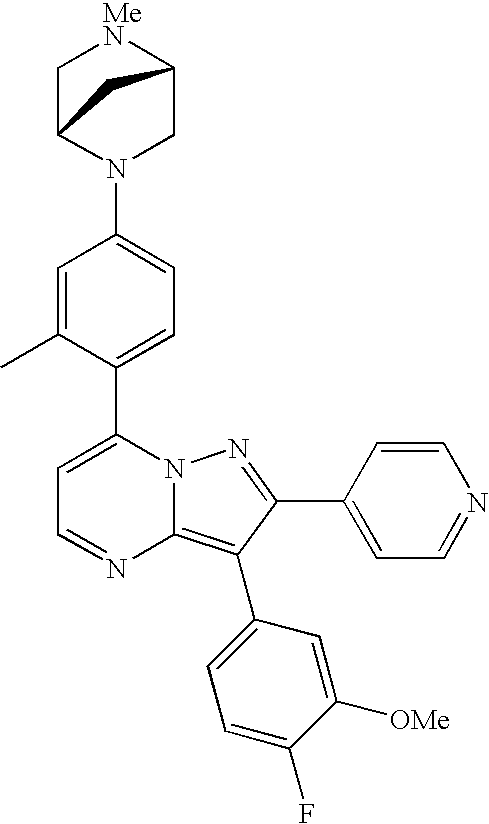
C1(C2=CC=C(N3CC4[MeN]CC3C4)C=C2C)=CC=NC2=C(C3=CC=C(F)C([OMe])=C3)C(C3=CC=NC=C3)=NN12
